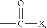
CC(=O)[X]
